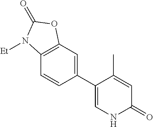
C12=C(C=C(C3=CNC(=O)C=C3C)C=C1)OC(=O)N2[Et]
